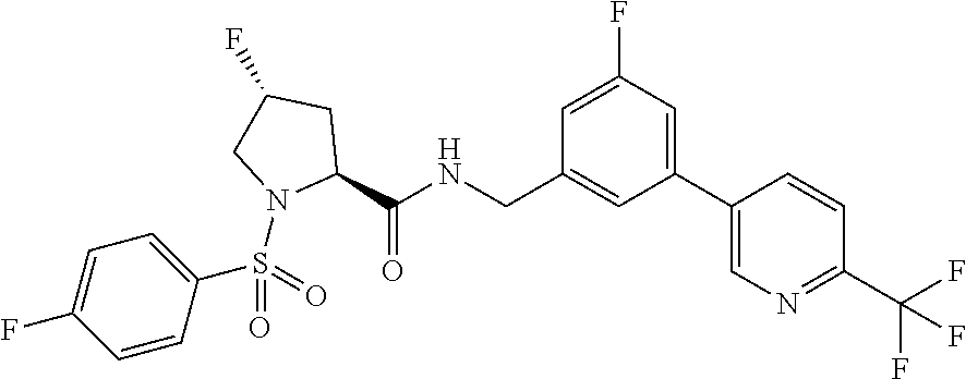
C1(C2=CN=C(C(F)(F)F)C=C2)=CC(F)=CC(CNC(=O)C2CC(F)CN2S(=O)(C2=CC=C(F)C=C2)=O)=C1
